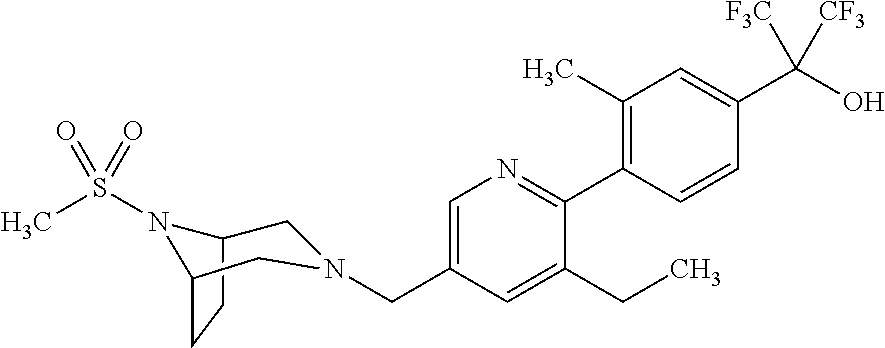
C1(C)=C(C2=NC=C(CN3CC4CCC(N4S(C)(=O)=O)C3)C=C2CC)C=CC(C(O)([F3C])[CF3])=C1
